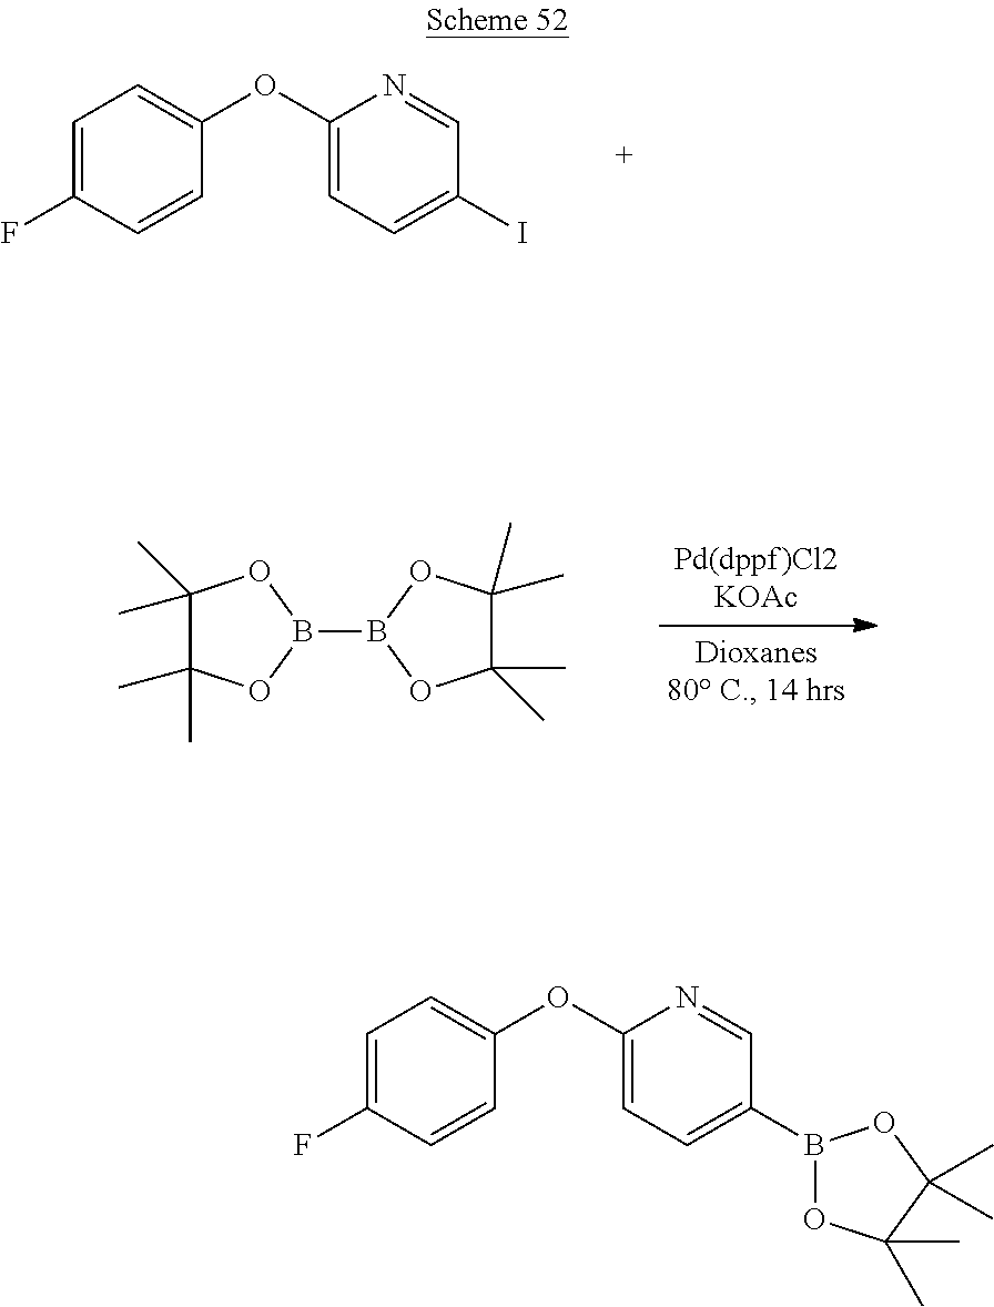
C1=C(F)C=CC(OC2=CC=C(I)C=N2)=C1.C1(C)(C)C(C)(C)OB(B2OC(C)(C)C(C)(C)O2)O1.C1=C(F)C=CC(OC2=CC=C(B3OC(C)(C)C(C)(C)O3)C=N2)=C1
